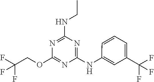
N(C1=NC(OCC(F)(F)F)=NC(NC2=CC(C(F)(F)F)=CC=C2)=N1)CC
